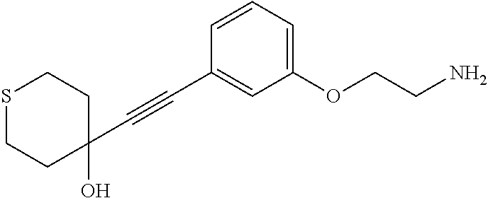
C1(OCCN)=CC=CC(C#CC2(O)CCSCC2)=C1
